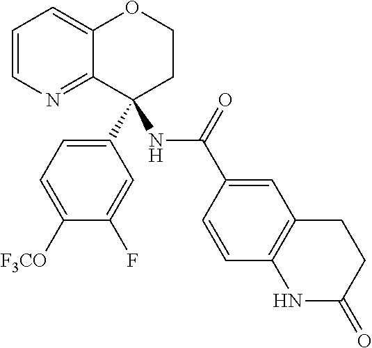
C1=CN=C2C(=C1)OCCC2(C1=CC=C([F3CO])C(F)=C1)NC(C1=CC2=C(C=C1)NC(=O)CC2)=O
